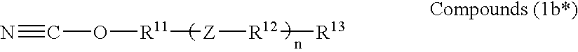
N#CO[R11][Z][R12][R13]
